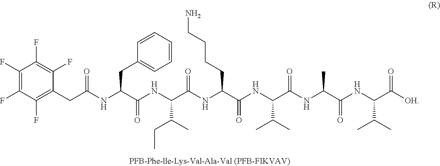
C1(F)=C(F)C(F)=C(CC(NC(C(NC(C(NC(C(NC(C(NC(C(NC(C([OH])=O)C(C)C)=O)C)=O)C(C)C)=O)CCCCN)=O)C(C)CC)=O)CC2=CC=CC=C2)=O)C(F)=C1F
